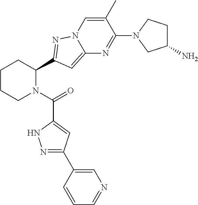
C1CCN(C(=O)C2=CC(C3=CN=CC=C3)=NN2)C(C2=NN3C=C(C)C(N4CC(N)CC4)=NC3=C2)C1
